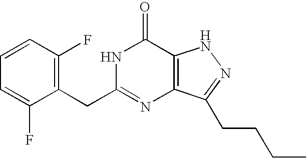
C1(F)=C(CC2=NC3=C(C(=O)N2)NN=C3CCCC)C(F)=CC=C1
